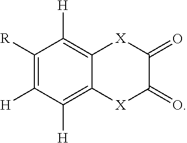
C1([R])=C([H])C([H])=C2C(=C1[H])[X]C(=O)C(=O)[X]2
